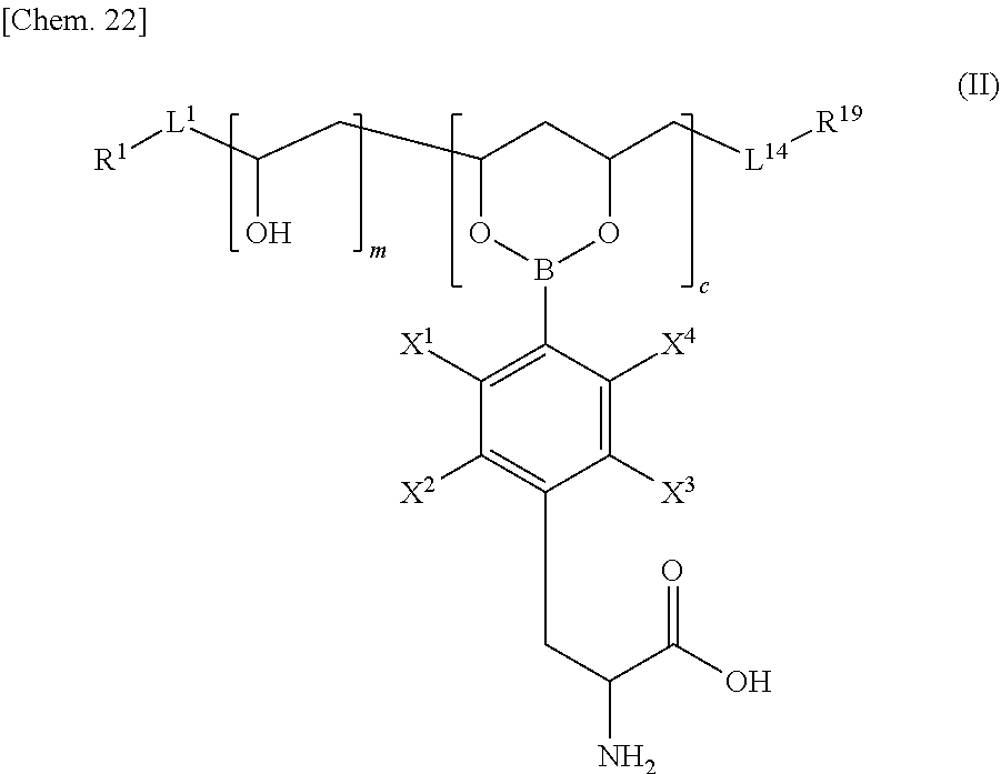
C1([X3])=C([X4])C(B2OC(C[L14][R19])CC(CC(O)[L1][R1])O2)=C([X1])C([X2])=C1CC(N)C(O)=O
